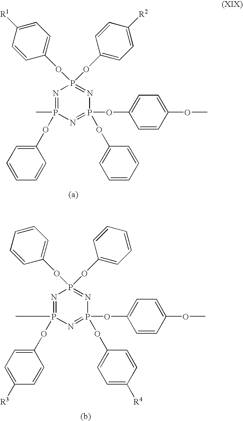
N1=P(OC2=CC=CC=C2)(C)N=P(OC2=CC=CC=C2)(OC2=CC=C(OC)C=C2)N=P1(OC1=CC=C([R1])C=C1)OC1=CC=C([R2])C=C1.N1=P(OC2=CC=C([R3])C=C2)(C)N=P(OC2=CC=C([R4])C=C2)(OC2=CC=C(OC)C=C2)N=P1(OC1=CC=CC=C1)OC1=CC=CC=C1
